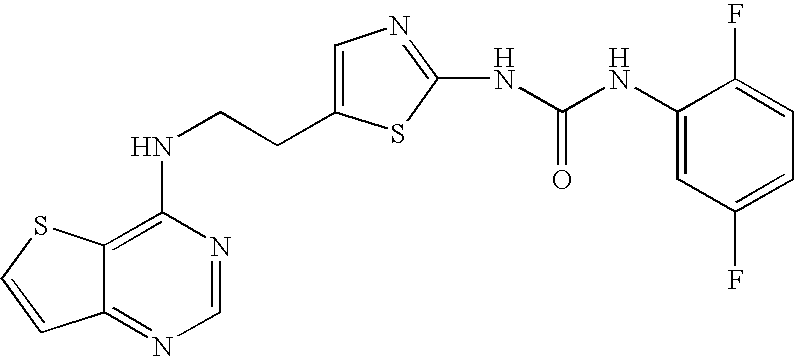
C(CNC1=C2C(=NC=N1)C=CS2)C1=CN=C(NC(=O)NC2=CC(F)=CC=C2F)S1
